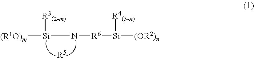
[(R1O)m][Si](N[R6][Si]([(OR2)n])[R4(3-n)])[R3(2-m)].[R5]
